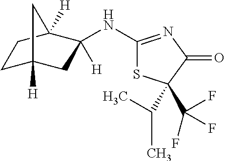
C1C2([H])CC(NC3=NC(=O)C(C(C)C)(C(F)(F)F)S3)([H])C([H])(C1)C2
